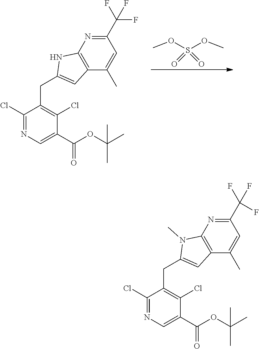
C1(Cl)=NC=C(C(OC(C)(C)C)=O)C(Cl)=C1CC1=CC2=C(N1)N=C(C(F)(F)F)C=C2C.COS(OC)(=O)=O.C1(Cl)=NC=C(C(OC(C)(C)C)=O)C(Cl)=C1CC1=CC2=C(N1C)N=C(C(F)(F)F)C=C2C
